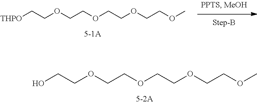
C(COCCOC)OCCOCCO.C(COCCOC)OCCOCC[THPO]
